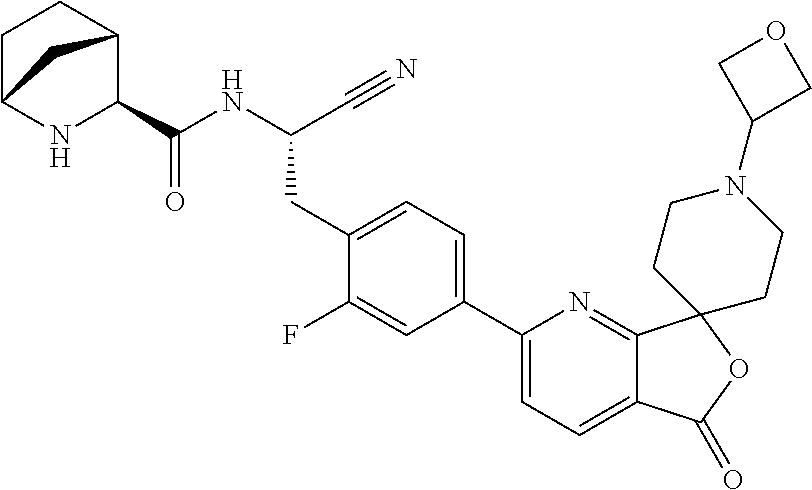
N(C(C#N)CC1=CC=C(C2=CC=C3C(=N2)C2(OC3=O)CCN(C3COC3)CC2)C=C1F)C(=O)C1C2CCC(N1)C2
